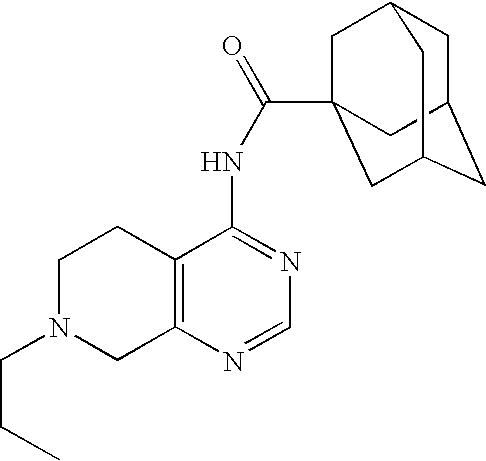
C1N(CCC)CC2=C(C1)C(NC(=O)C13CC4CC(CC(C1)C4)C3)=NC=N2
